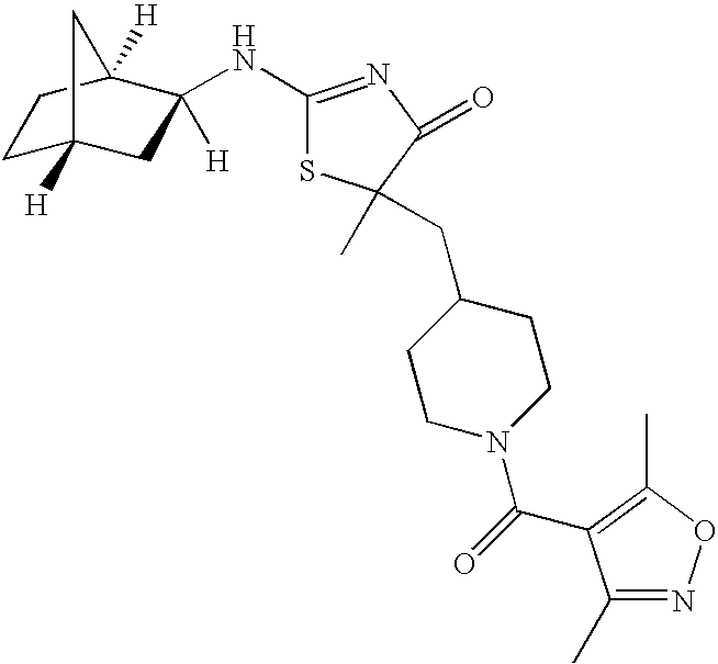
C1C2([H])CC([H])(NC3=NC(=O)C(C)(CC4CCN(C(=O)C5=C(C)ON=C5C)CC4)S3)C([H])(C1)C2
